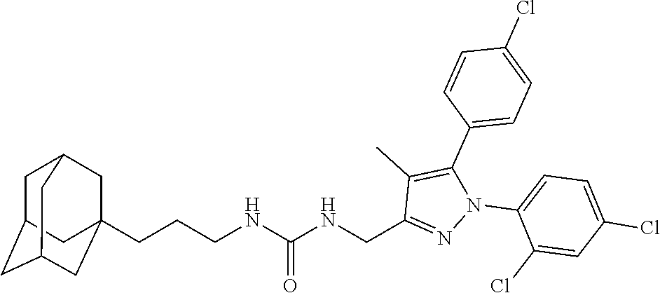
C(CCNC(NCC1=NN(C2=CC=C(Cl)C=C2Cl)C(C2=CC=C(Cl)C=C2)=C1C)=O)C12CC3CC(CC(C1)C3)C2
